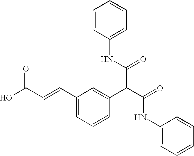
C1(C=CC(O)=O)=CC=CC(C(C(=O)NC2=CC=CC=C2)C(NC2=CC=CC=C2)=O)=C1
